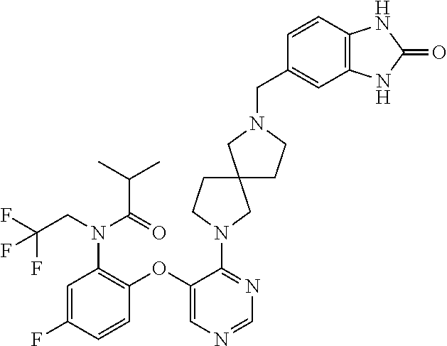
C1(OC2=C(N(CC(F)(F)F)C(=O)C(C)C)C=C(F)C=C2)=CN=CN=C1N1CCC2(C1)CCN(CC1=CC3=C(C=C1)NC(=O)N3)C2
